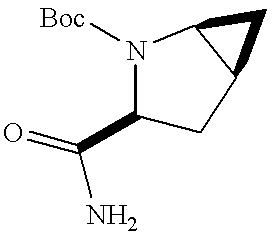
C1(C(N)=O)CC2C(N1[Boc])C2
